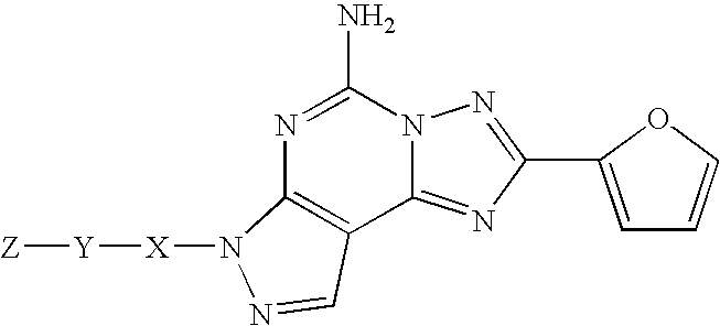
C12=NC(C3=CC=CO3)=NN1C(N)=NC1=C2C=NN1[X][Y][Z]
